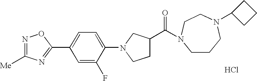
Cl.C1(C2=NC([Me])=NO2)=CC=C(N2CC(C(=O)N3CCCN(C4CCC4)CC3)CC2)C(F)=C1
